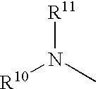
[R10]N(C)[R11]
